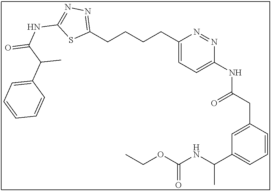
C1(CCCCC2=NN=C(NC(=O)C(C3=CC=CC=C3)C)S2)=CC=C(NC(CC2=CC(C(NC(OCC)=O)C)=CC=C2)=O)N=N1
